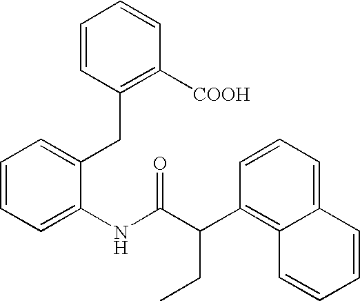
C1=CC=C(NC(C(C2=C3C(=CC=C2)C=CC=C3)CC)=O)C(CC2=C([COOH])C=CC=C2)=C1
